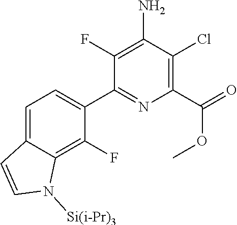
C1=C2C(=C(F)C(C3=NC(C(OC)=O)=C(Cl)C(N)=C3F)=C1)N([Si(i-Pr)3])C=C2
